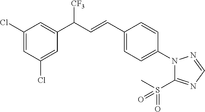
C1(Cl)=CC(Cl)=CC(C(C=CC2=CC=C(N3C(S(C)(=O)=O)=NC=N3)C=C2)[CF3])=C1
